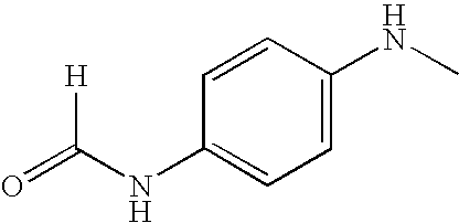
C1=CC(NC(=O)[H])=CC=C1NC
